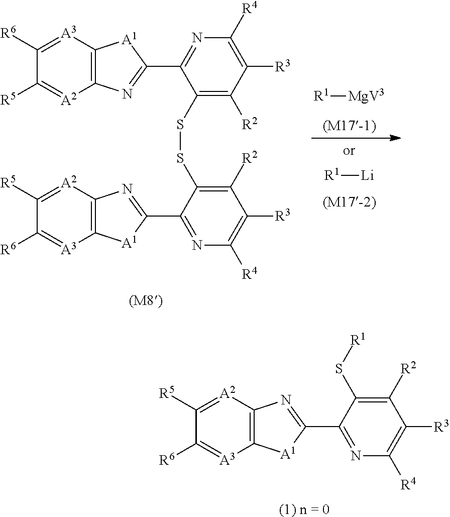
C12=C([A2]=C([R5])C([R6])=[A3]1)N=C(C1=NC([R4])=C([R3])C([R2])=C1S[R1])[A1]2.[(1) n = 0].C12=C([A2]=C([R5])C([R6])=[A3]1)N=C(C1=NC([R4])=C([R3])C([R2])=C1SSC1=C([R2])C([R3])=C([R4])N=C1C1=NC3=C([A3]=C([R6])C([R5])=[A2]3)[A1]1)[A1]2.[(M8)].[R1][MgV3].[R1][Li]
